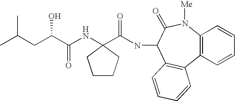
C12=C(C=CC=C1)C1=C(C(NC(=O)C3(NC(C(CC(C)C)O)=O)CCCC3)C(=O)N2[Me])C=CC=C1
